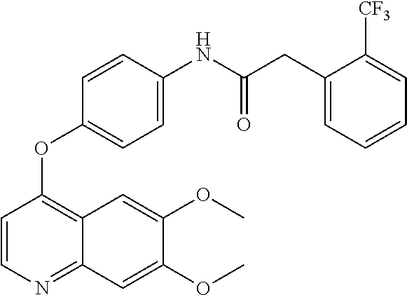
C1=CN=C2C(=C1OC1=CC=C(NC(CC3=CC=CC=C3[CF3])=O)C=C1)C=C(OC)C(OC)=C2
